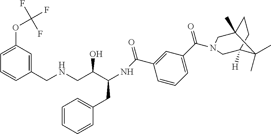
C1=C(OC(F)(F)F)C=C(CNCC(C(NC(=O)C2=CC(C(=O)N3CC4(C)CCC([H])(C4(C)C)C3)=CC=C2)CC2=CC=CC=C2)O)C=C1
